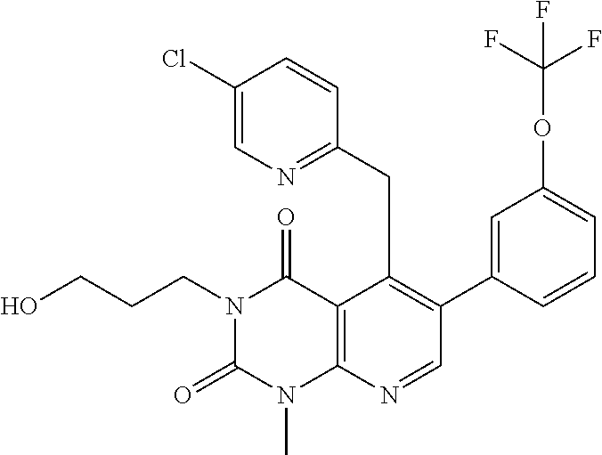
C(C1=C(C2=CC(OC(F)(F)F)=CC=C2)C=NC2=C1C(=O)N(CCCO)C(=O)N2C)C1=NC=C(Cl)C=C1
